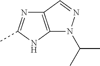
C12=C(NC(C)=N1)N(C(C)C)N=C2
